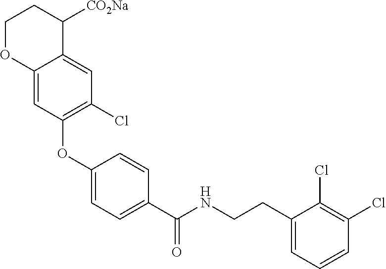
C1(OC2=C(Cl)C=C3C(=C2)OCCC3[CO2Na])=CC=C(C(NCCC2=CC=CC(Cl)=C2Cl)=O)C=C1
